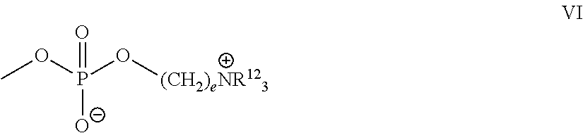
COP(=O)([O-])O[(CH2)eNR123]
